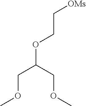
O(C(COC)COC)CC[OMs]
